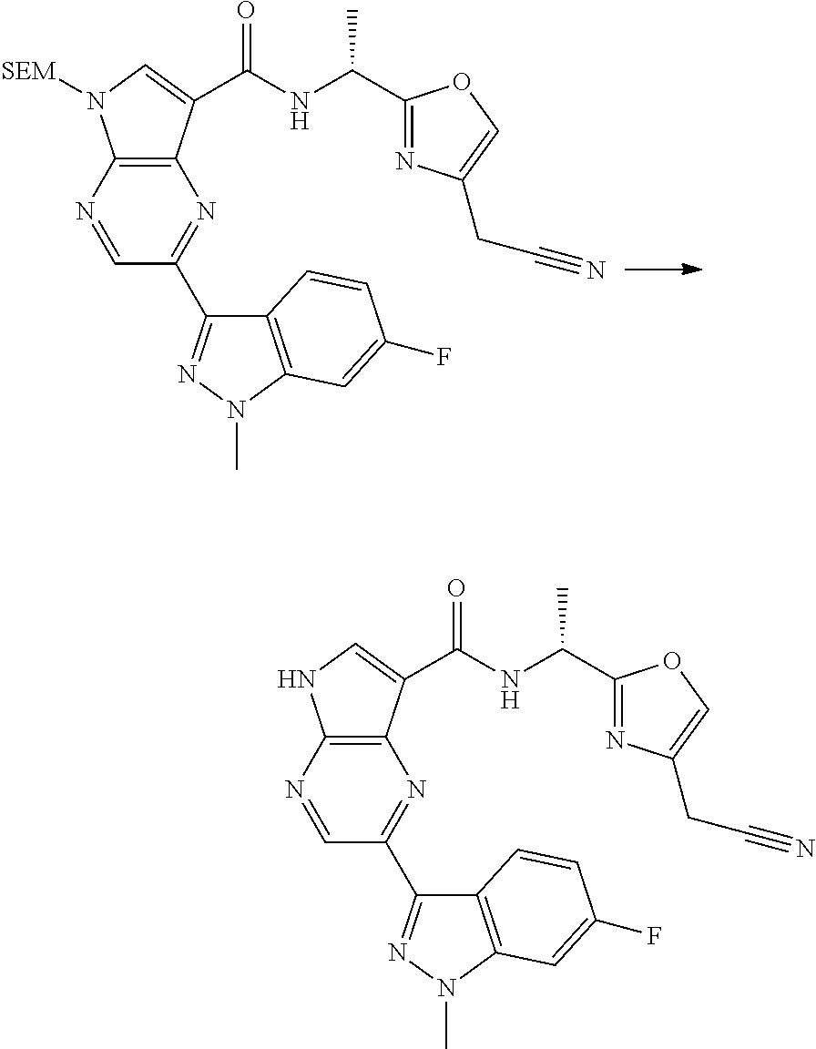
C12=C(N=CC(C3=NN(C)C4=C3C=CC(F)=C4)=N1)N([SEM])C=C2C(=O)NC(C1=NC(CC#N)=CO1)C.C12=C(N=CC(C3=NN(C)C4=C3C=CC(F)=C4)=N1)NC=C2C(=O)NC(C1=NC(CC#N)=CO1)C
